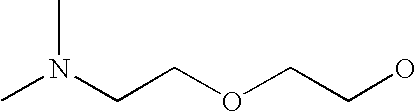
CN(CCOCCO)C
